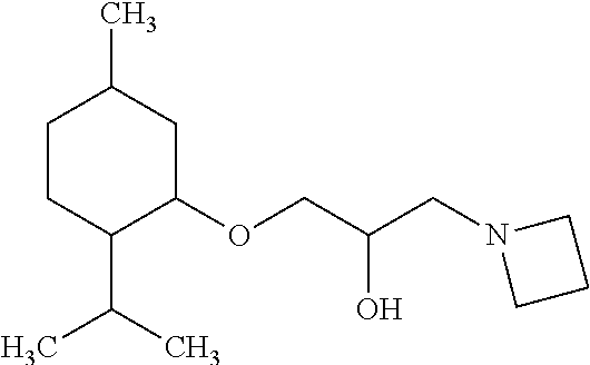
C1CC(C(C)C)C(OCC(O)CN2CCC2)CC1C
